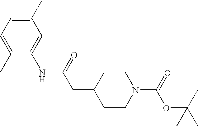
C1=C(C)C(NC(CC2CCN(C(=O)OC(C)(C)C)CC2)=O)=CC(C)=C1
